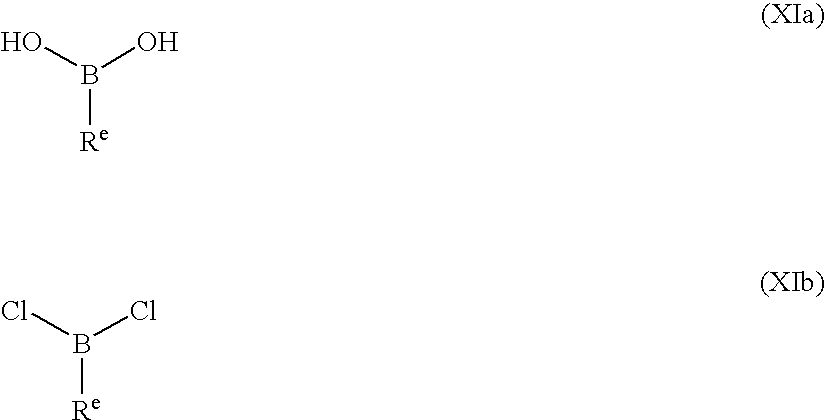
OB(O)[Re].ClB(Cl)[Re]
